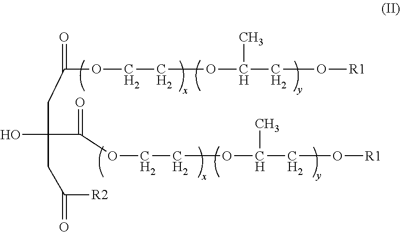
C(OCCOC(CO[R1])C)(CC(CC([R2])=O)(O)C(OCCOC(CO[R1])C)=O)=O
